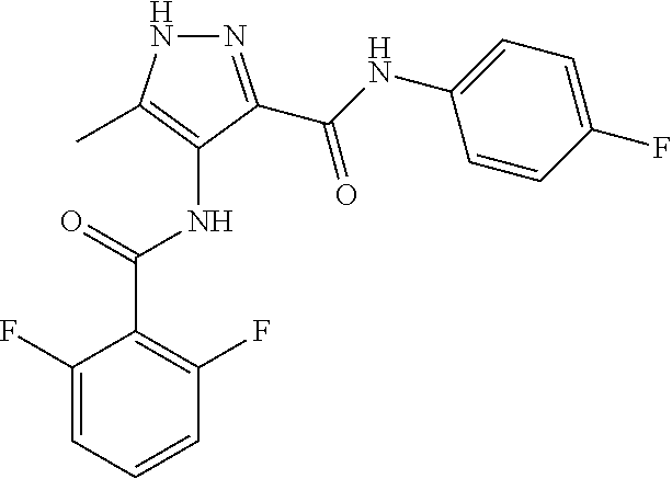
N1=C(C(NC2=CC=C(F)C=C2)=O)C(NC(C2=C(F)C=CC=C2F)=O)=C(C)N1
